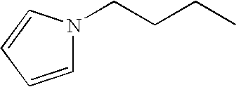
C1=CC=CN1CCCC
